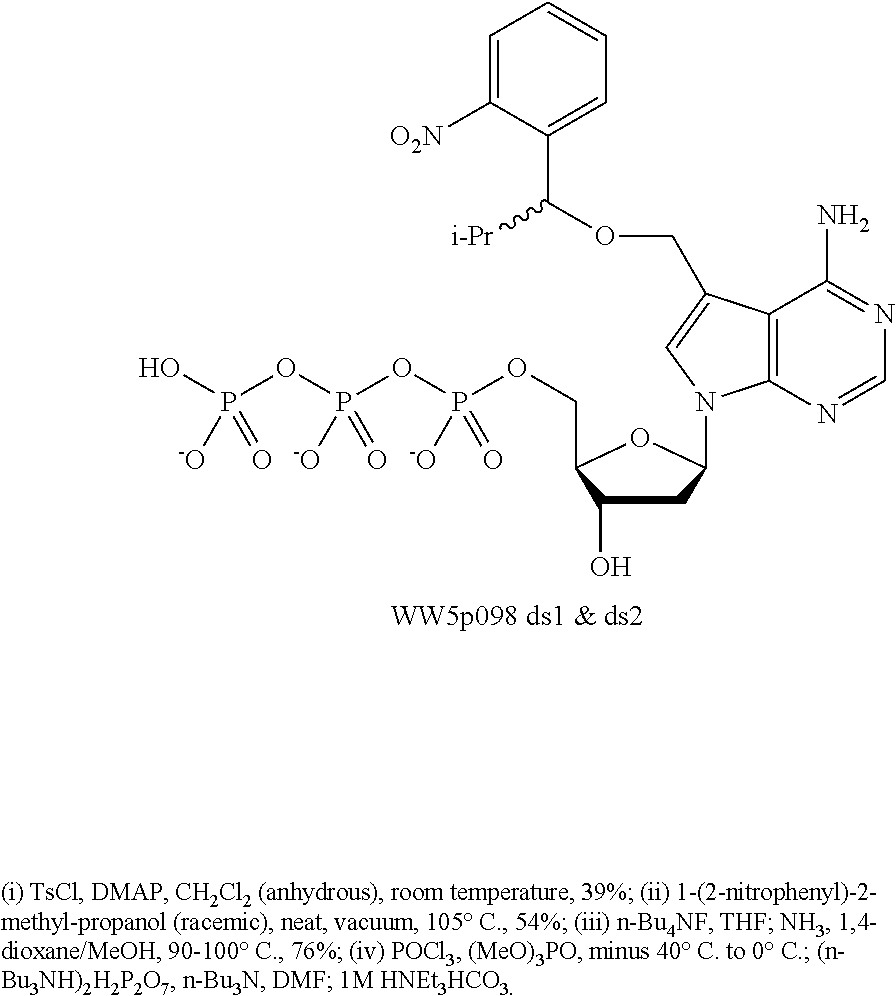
C1C(O)C(COP(OP(OP(O)([-O])=O)([-O])=O)([-O])=O)OC1N1C2=C(C(N)=NC=N2)C(COC([i-Pr])C2=CC=CC=C2[O2N])=C1
